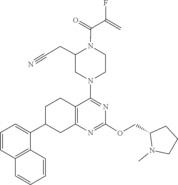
C1(OCC2CCCN2C)=NC2=C(C(N3CC(CC#N)N(C(=O)C(F)=C)CC3)=N1)CCC(C1=CC=CC3=C1C=CC=C3)C2
